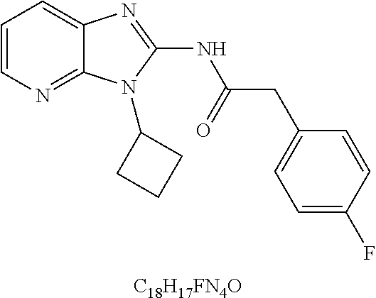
C1=CN=C2C(=C1)N=C(NC(CC1=CC=C(F)C=C1)=O)N2C1CCC1.[C18H17FN4O]
